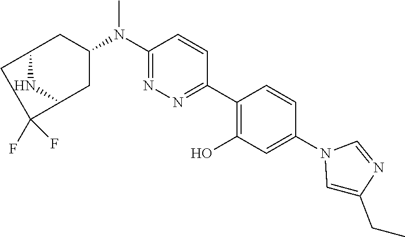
C1(N(C2CC3CC(F)(F)C(C2)N3)C)=NN=C(C2=C(O)C=C(N3C=C(CC)N=C3)C=C2)C=C1
